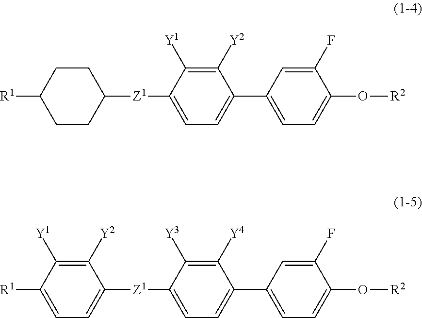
C1=C([R1])C([Y1])=C([Y2])C([Z1]C2=CC=C(C3=CC=C(O[R2])C(F)=C3)C([Y4])=C2[Y3])=C1.C1CC([Z1]C2=CC=C(C3=CC=C(O[R2])C(F)=C3)C([Y2])=C2[Y1])CCC1[R1]
